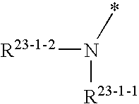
[R23-1-2]N(*)[R23-1-1]
